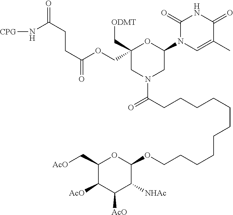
C1(COC(CCC(N[CPG])=O)=O)(C[ODMT])CN(C(CCCCCCCCCCCOC2OC(C[AcO])C([AcO])C([AcO])C2[NHAc])=O)CC(N2C=C(C)C(=O)NC2=O)O1
